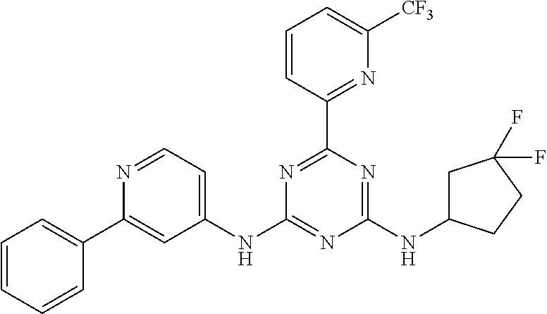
N1=C(C2=NC([CF3])=CC=C2)N=C(NC2CC(F)(F)CC2)N=C1NC1=CC=NC(C2=CC=CC=C2)=C1
